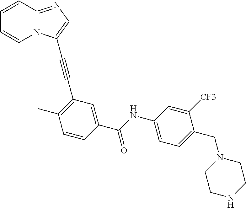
C1=CC2=NC=C(C#CC3=C(C)C=CC(C(NC4=CC=C(CN5CCNCC5)C([CF3])=C4)=O)=C3)N2C=C1
